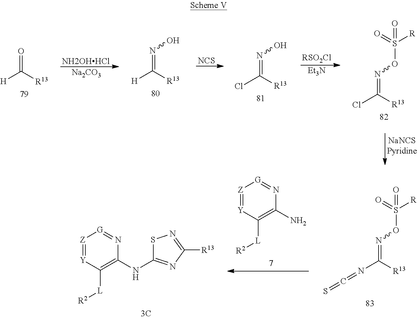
[H]C([R13])=O.[NH2OHHCl].[Na2CO3].N(=C([R13])[H])O.[NCS].N(=C([R13])Cl)O.[RSO2Cl].[Et3N].N(=C([R13])Cl)OS([R])(=O)=O.[Z]1=[Y]C([L][R2])=C(N)N=[G]1.N(=C([R13])N=C=S)OS([R])(=O)=O.[Z]1=[Y]C([L][R2])=C(NC2=NC([R13])=NS2)N=[G]1
